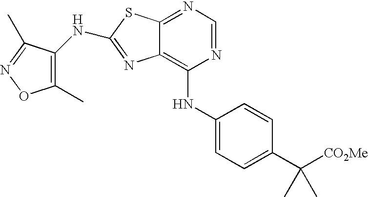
N1=CN=C2C(=C1NC1=CC=C(C([CO2Me])(C)C)C=C1)N=C(NC1=C(C)ON=C1C)S2
